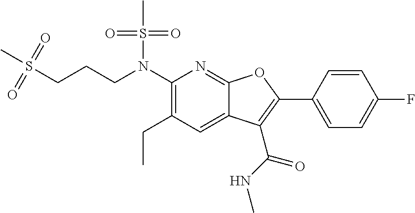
C1(N(CCCS(C)(=O)=O)S(C)(=O)=O)=C(CC)C=C2C(=N1)OC(C1=CC=C(F)C=C1)=C2C(NC)=O
